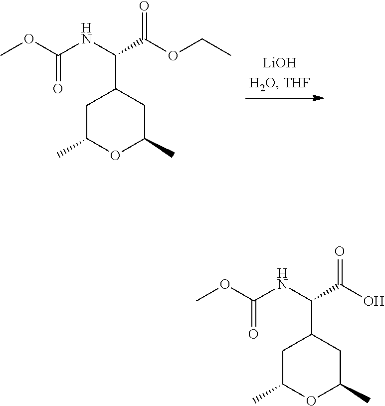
C1(C)CC(C(C(=O)OCC)NC(OC)=O)CC(C)O1.C1(C)CC(C(C(=O)O)NC(OC)=O)CC(C)O1
